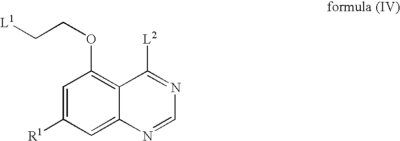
C1=C([R1])C=C2C(=C1OCC[L1])C([L2])=NC=N2
